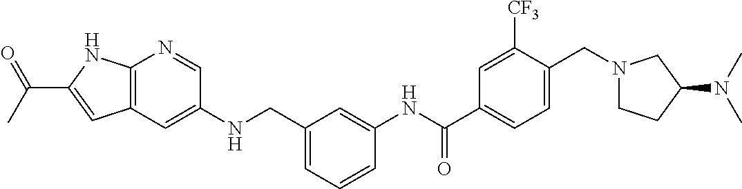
C12=C(C=C(NCC3=CC=CC(NC(C4=CC=C(CN5CCC(N(C)C)C5)C([CF3])=C4)=O)=C3)C=N1)C=C(C(C)=O)N2
